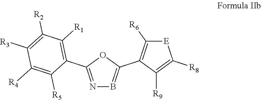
N1=C(C2=C([R1])C([R2])=C([R3])C([R4])=C2[R5])OC(C2=C([R6])[E]C([R8])=C2[R9])=B1
